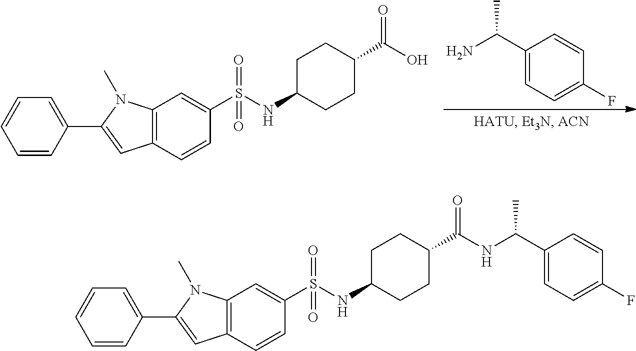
NC(C1=CC=C(F)C=C1)C.C12=C(C=CC(S(=O)(=O)NC3CCC(C(=O)O)CC3)=C1)C=C(C1=CC=CC=C1)N2C.C12=C(C=CC(S(=O)(=O)NC3CCC(C(=O)NC(C4=CC=C(F)C=C4)C)CC3)=C1)C=C(C1=CC=CC=C1)N2C
